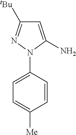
C1=C(N)N(C2=CC=C([Me])C=C2)N=C1[tBu]
